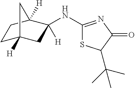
C1(NC2([H])CC3([H])CCC2([H])C3)=NC(=O)C(C(C)(C)C)S1
